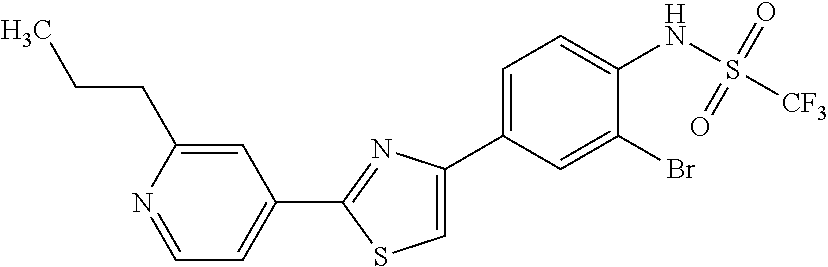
C1(C2=NC(C3=CC=C(NS([CF3])(=O)=O)C(Br)=C3)=CS2)=CC=NC(CCC)=C1
